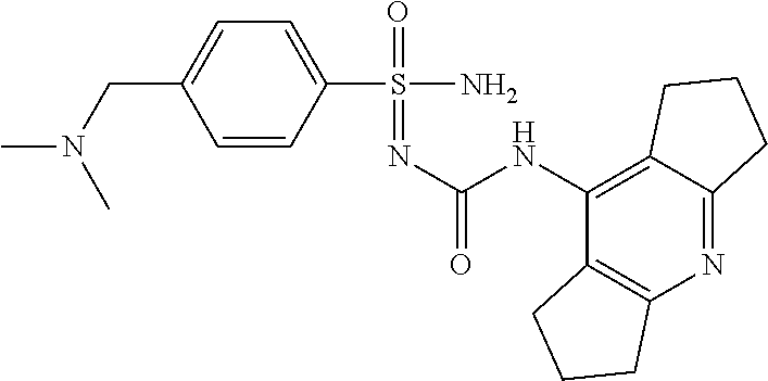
N1=C2C(=C(NC(N=S(=O)(N)C3=CC=C(CN(C)C)C=C3)=O)C3=C1CCC3)CCC2
